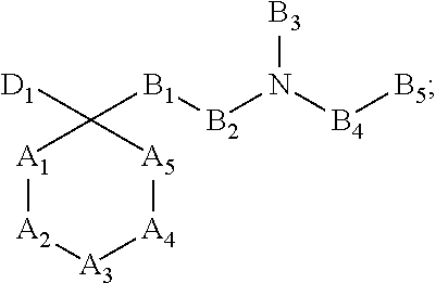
[A1]1[A2][A3][A4][A5]C1([D1])[B1][B2]N([B3])[B4][B5]
